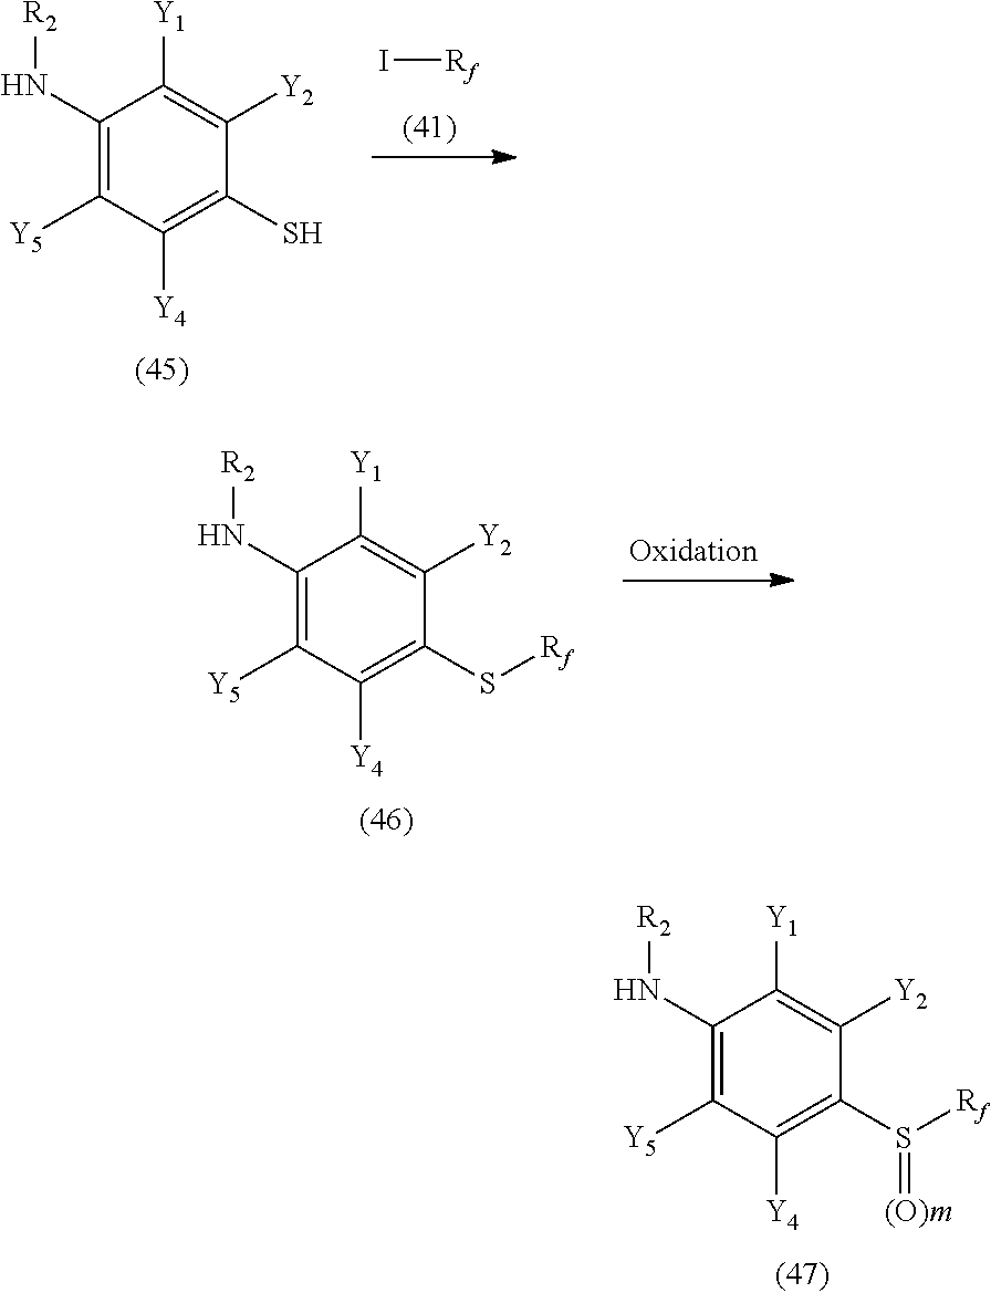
C1(N[R2])=C([Y5])C([Y4])=C(S([Rf])=[(O)m])C([Y2])=C1[Y1].I[Rf].C1(N[R2])=C([Y5])C([Y4])=C(S)C([Y2])=C1[Y1].C1(N[R2])=C([Y5])C([Y4])=C(S[Rf])C([Y2])=C1[Y1]
